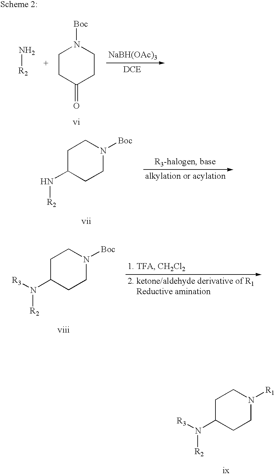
C1CC(=O)CCN1[Boc].[NaBH(OAc)3].[R2]N.C1C(N[R2])CCN([Boc])C1.C1C(N([R2])[R3])CCN([Boc])C1.C1C(N([R2])[R3])CCN([R1])C1
